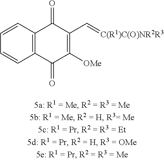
C12=C(C(=O)C([OMe])=C(C=[C(R1)C(O)NR2R3])C1=O)C=CC=C2
